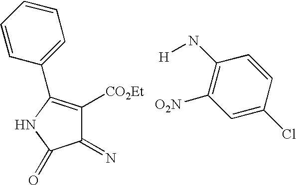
C1(=N)C([CO2Et])=C(C2=CC=CC=C2)NC1=O.C1=C(Cl)C=CC(N[H])=C1[O2N]
